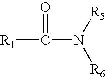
[R1]C(N([R5])[R6])=O
